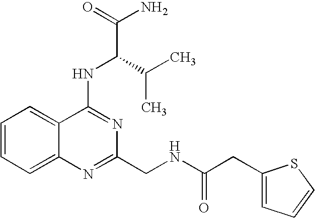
C1=CC=C2C(=C1)C(NC(C(=O)N)C(C)C)=NC(CNC(CC1=CC=CS1)=O)=N2
